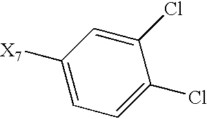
C1=C([X7])C=C(Cl)C(Cl)=C1
